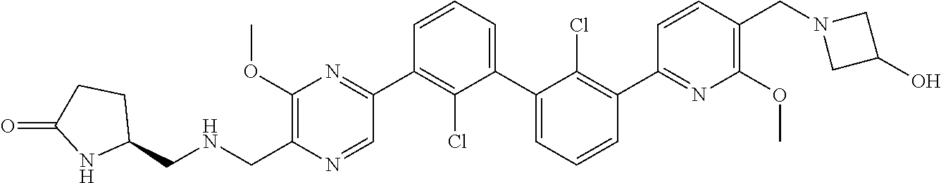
C1(OC)=C(CNCC2CCC(=O)N2)N=CC(C2=C(Cl)C(C3=CC=CC(C4=NC(OC)=C(CN5CC(O)C5)C=C4)=C3Cl)=CC=C2)=N1
